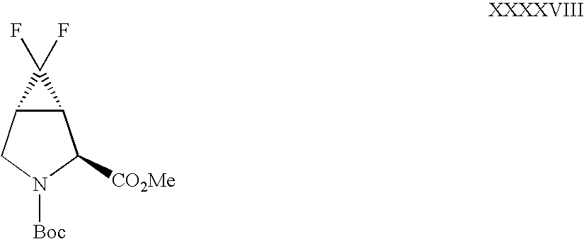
C12C(CN([Boc])C1[CO2Me])C2(F)F
